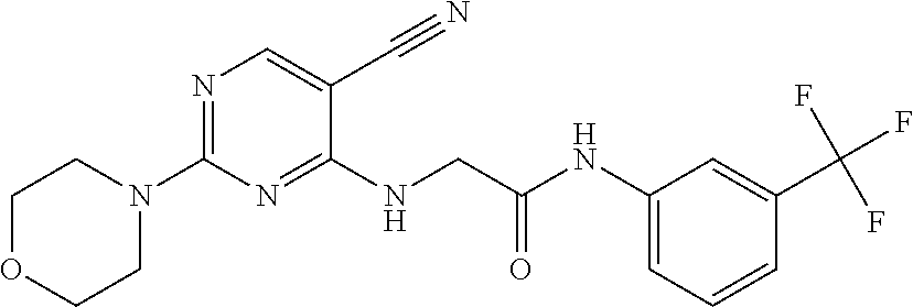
C1(NCC(NC2=CC=CC(C(F)(F)F)=C2)=O)=NC(N2CCOCC2)=NC=C1C#N
